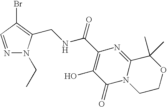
C1CN2C(=NC(C(NCC3=C(Br)C=NN3CC)=O)=C(O)C2=O)C(C)(C)O1
